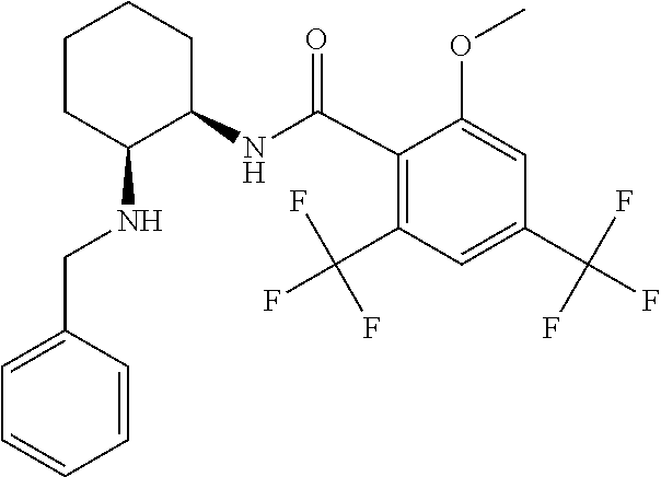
C1(C(=O)NC2CCCCC2NCC2=CC=CC=C2)=C(C(F)(F)F)C=C(C(F)(F)F)C=C1OC
